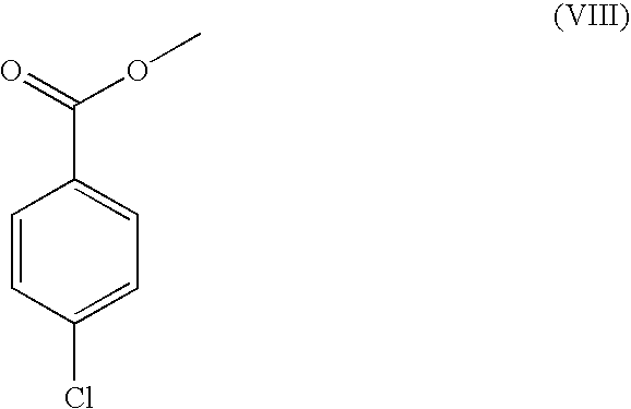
C1=CC(Cl)=CC=C1C(=O)OC
